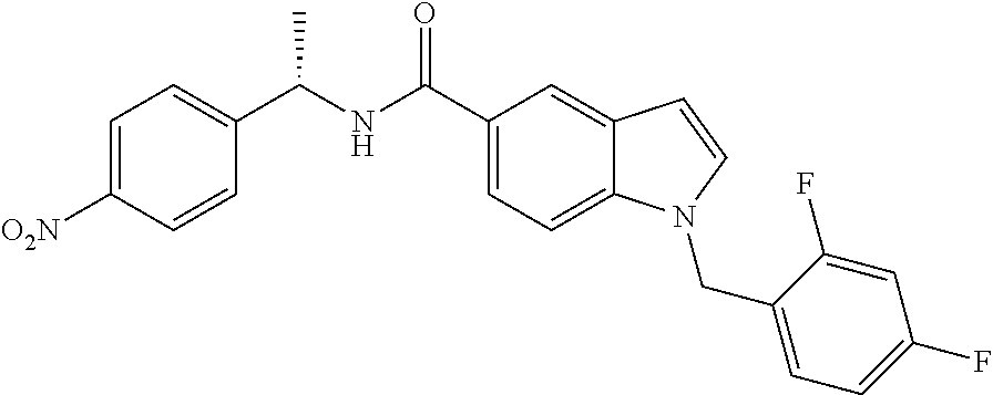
C1=C2C(=CC(C(NC(C3=CC=C([O2N])C=C3)C)=O)=C1)C=CN2CC1=CC=C(F)C=C1F
